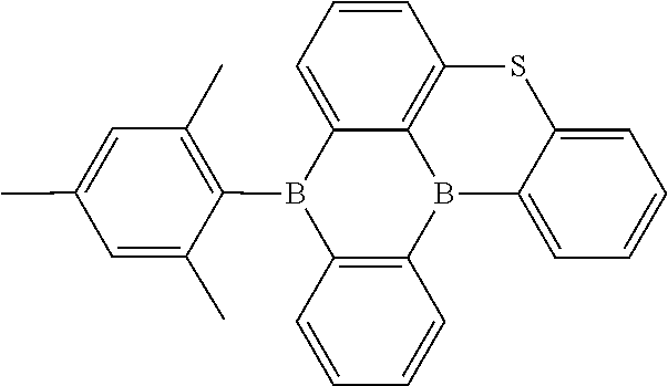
C1=C2C3=C(C=C1)SC1=CC=CC=C1B3C1=C(B2C2=C(C)C=C(C)C=C2C)C=CC=C1
